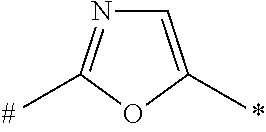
C1=C(C)OC(C)=N1
